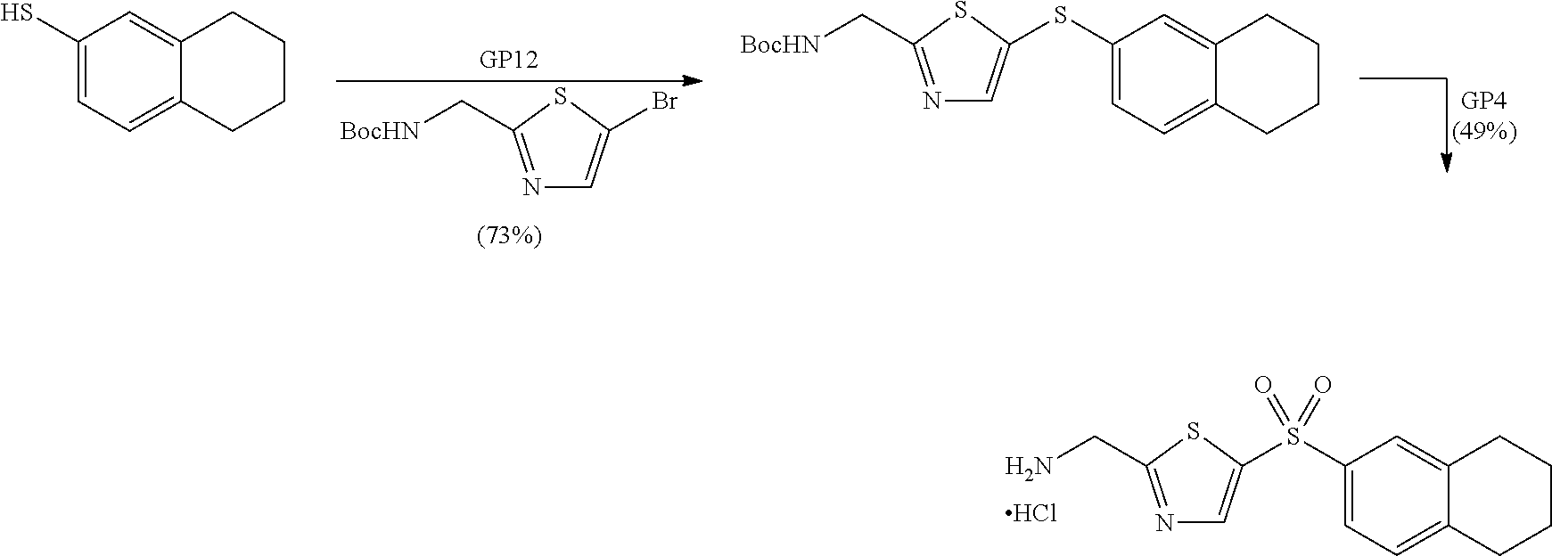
Cl.N1=C(CN)SC(S(C2=CC=C3C(=C2)CCCC3)(=O)=O)=C1.N1=C(C[BocHN])SC(Br)=C1.C1(S)=CC=C2C(=C1)CCCC2.N1=C(C[BocHN])SC(SC2=CC=C3C(=C2)CCCC3)=C1
